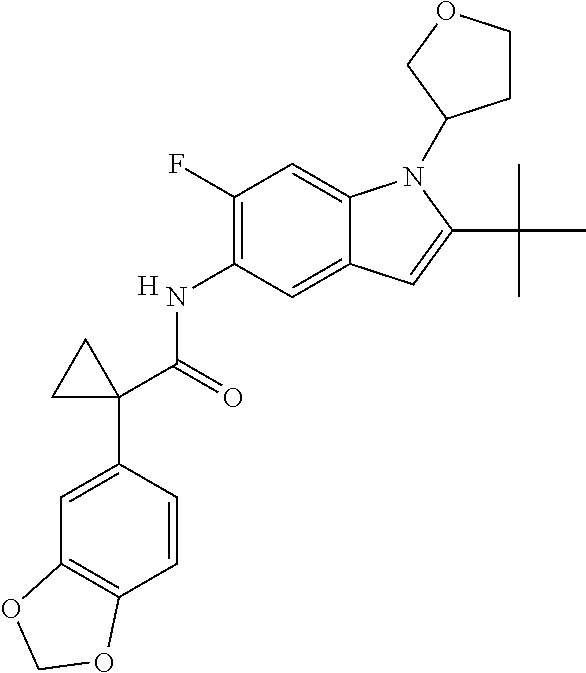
[H].C1(NC(C2(C3=CC4=C(C=C3)OCO4)CC2)=O)=C(F)C=C2C(=C1)C=C(C(C)(C)C)N2C1CCOC1
